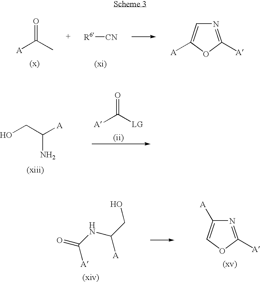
OCC([A])N.[A]C([LG])=O.[A]C(C)=O.[R6][CN].N1=C([A])OC([A])=C1.N1=C([A])OC=C1[A].C(NC([A])CO)([A])=O
